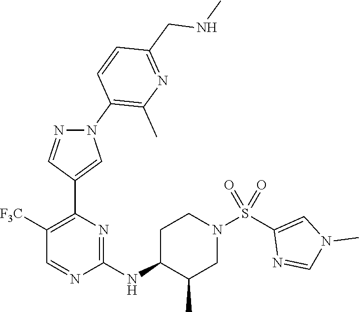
C1([F3C])=C(C2=CN(C3=C(C)N=C(CNC)C=C3)N=C2)N=C(NC2C(C)CN(S(C3=CN(C)C=N3)(=O)=O)CC2)N=C1
